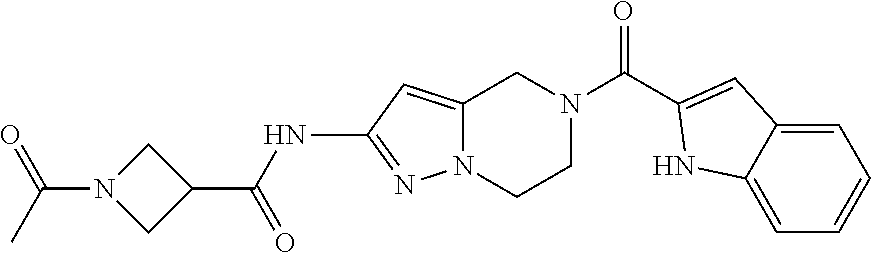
C1(C(NC2=NN3C(=C2)CN(C(=O)C2=CC4=CC=CC=C4N2)CC3)=O)CN(C(C)=O)C1
